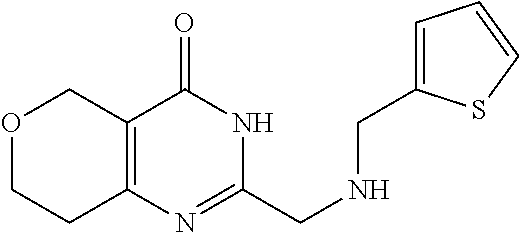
O1CCC2=C(C1)C(=O)NC(CNCC1=CC=CS1)=N2
